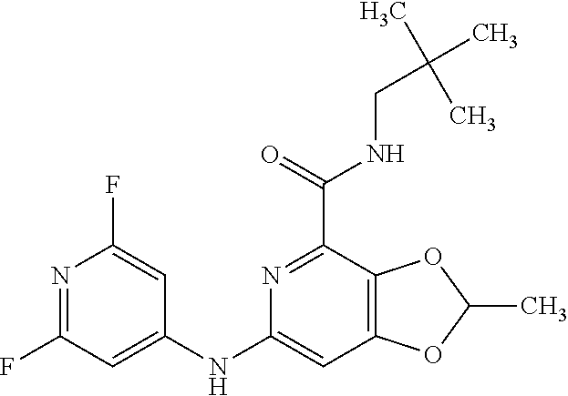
N1=C(F)C=C(NC2=CC3=C(C(C(=O)NCC(C)(C)C)=N2)OC(C)O3)C=C1F
